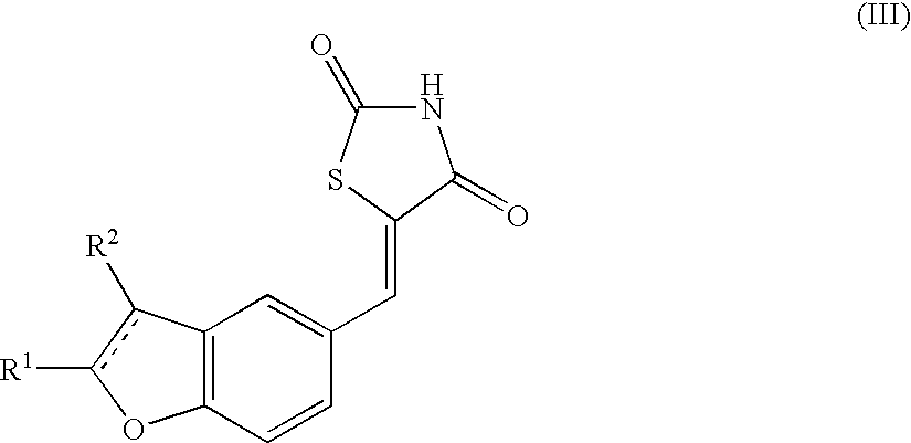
C12=C(C=CC(C=C3C(=O)NC(=O)S3)=C1)Oc([R1])c2[R2]
